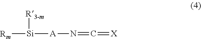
[Rm][Si]([R3-m])[A]N=C=[X]
